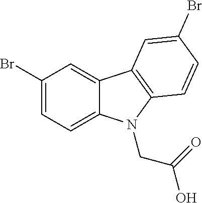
C1(Br)=CC=C2C(=C1)C1=C(N2CC(O)=O)C=CC(Br)=C1
